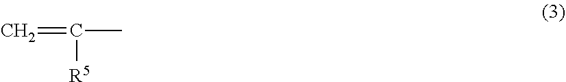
C=C([R5])C
